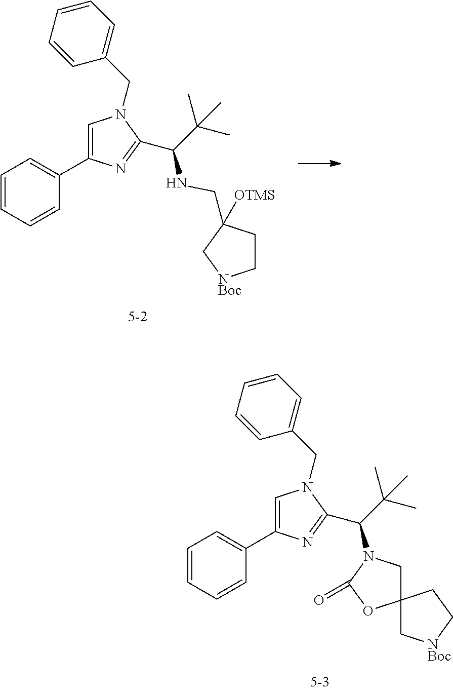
C1=C(C2=CC=CC=C2)N=C(C(NCC2([OTMS])CC[NBoc]C2)C(C)(C)C)N1CC1=CC=CC=C1.C1=C(C2=CC=CC=C2)N=C(C(C(C)(C)C)N2CC3(OC2=O)C[NBoc]CC3)N1CC1=CC=CC=C1
